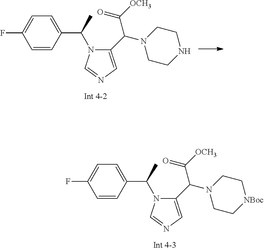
C1=CC(C(C)N2C(C(N3CCNCC3)C([OCH3])=O)=CN=C2)=CC=C1F.C1=CC(C(C)N2C(C(N3CC[NBoc]CC3)C([OCH3])=O)=CN=C2)=CC=C1F
